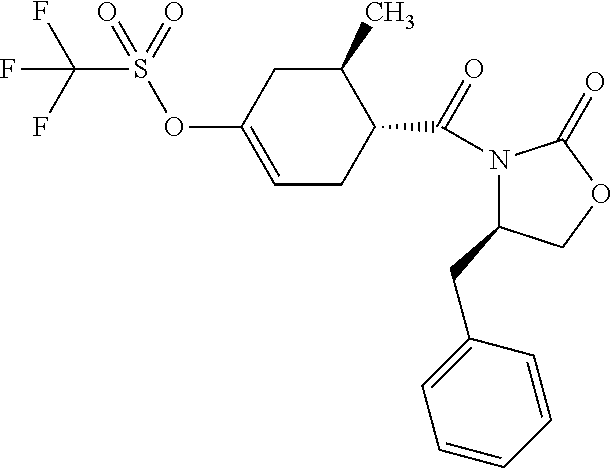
C1=C(OS(=O)(C(F)(F)F)=O)CC(C)C(C(N2C(CC3=CC=CC=C3)COC2=O)=O)C1
